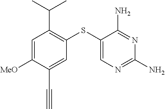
C1=C([MeO])C(C#C)=CC(SC2=CN=C(N)N=C2N)=C1C(C)C
